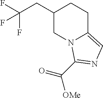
C1(CC(F)(F)F)CN2C(=CN=C2C(=O)[OMe])CC1
